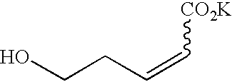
OCCC=C[CO2K]
